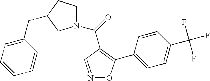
N1(C(=O)C2=C(C3=CC=C(C(F)(F)F)C=C3)ON=C2)CCC(CC2=CC=CC=C2)C1
